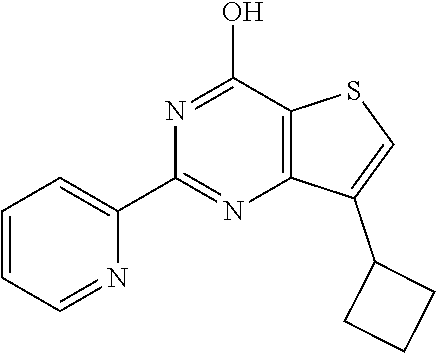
C1=CC=NC(C2=NC3=C(C(O)=N2)SC=C3C2CCC2)=C1
